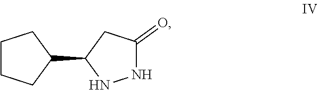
C1CCC(C2NNC(=O)C2)C1
